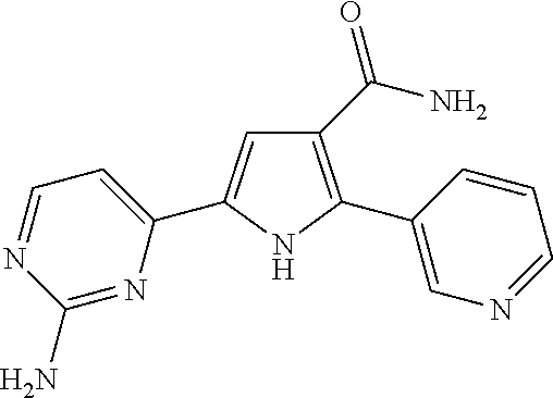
C1(C(=O)N)=C(C2=CN=CC=C2)NC(C2=CC=NC(N)=N2)=C1
